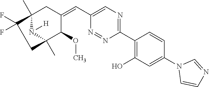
C1(C2=C(O)C=C(N3C=CN=C3)C=C2)=NC=C(C=C2CC3(C)N([H])C(C)(C2OC)CC3(F)F)N=N1
